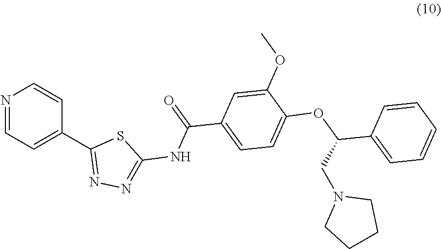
N1=CC=C(C2=NN=C(NC(=O)C3=CC=C(OC(C4=CC=CC=C4)CN4CCCC4)C(OC)=C3)S2)C=C1
